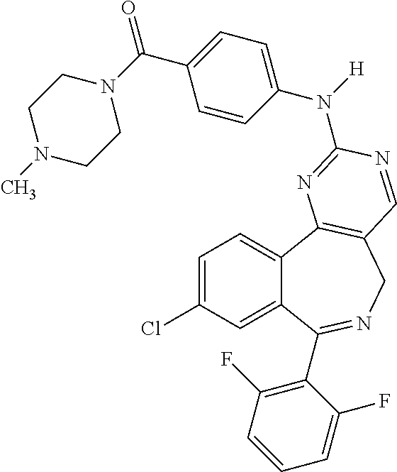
C1=C(Cl)C=C2C(=C1)C1=C(CN=C2C2=C(F)C=CC=C2F)C=NC(N(C2=CC=C(C(N3CCN(C)CC3)=O)C=C2)[H])=N1
